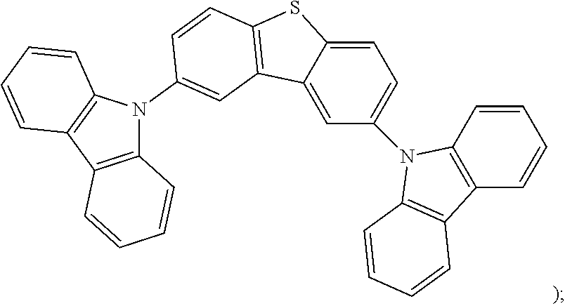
C1=CC2=C(C=C1)C1=C(N2C2=CC=C3C(=C2)C2=C(S3)C=CC(N3C4=C(C5=C3C=CC=C5)C=CC=C4)=C2)C=CC=C1
